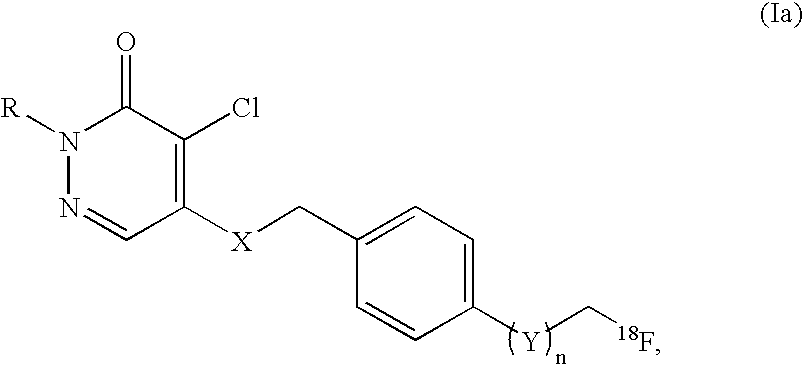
N1([R])N=CC([X]CC2=CC=C([Y]C[18F])C=C2)=C(Cl)C1=O
